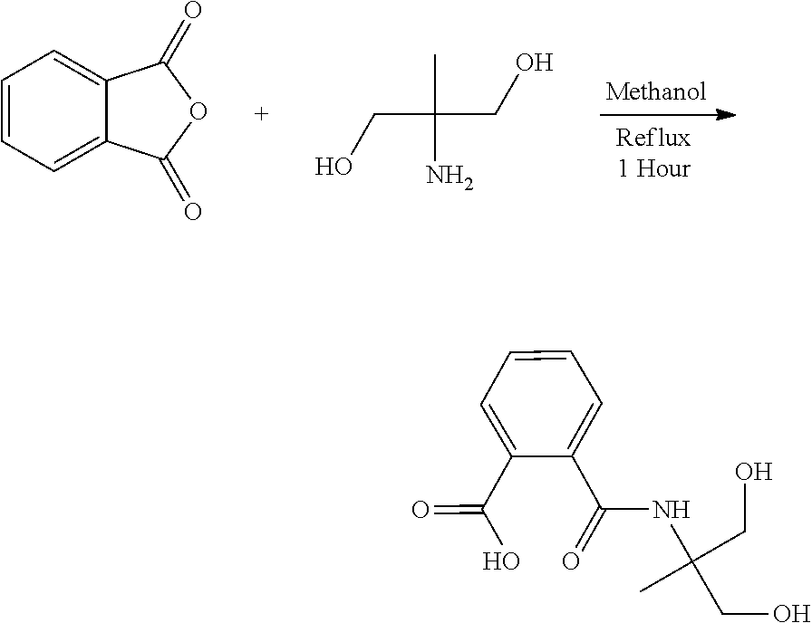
C1=CC=C2C(=C1)C(=O)OC2=O.C(C(C)(N)CO)O.C1=CC=C(C(O)=O)C(C(=O)NC(CO)(C)CO)=C1
